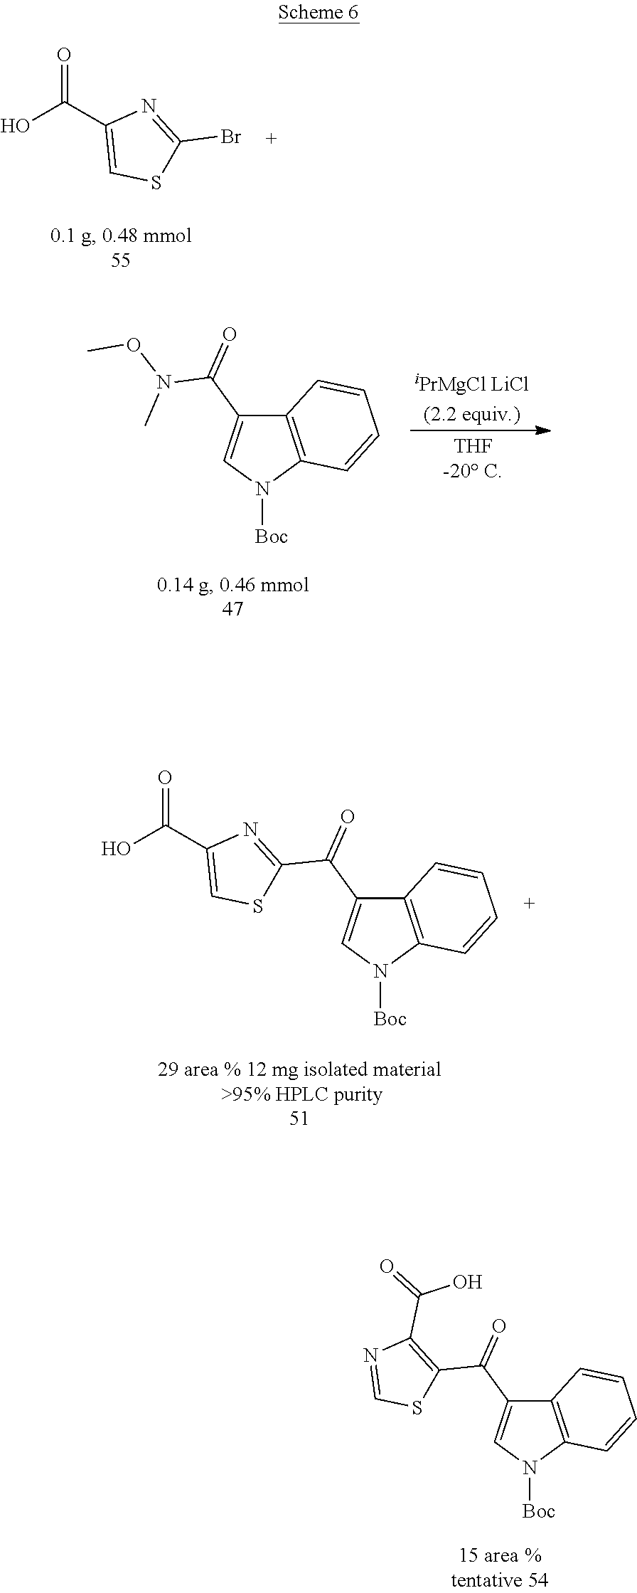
OC(C1=CSC(Br)=N1)=O.N(C(C1=CN([Boc])C2=C1C=CC=C2)=O)(OC)C.OC(C1=CSC(C(C2=CN([Boc])C3=C2C=CC=C3)=O)=N1)=O.N1=CSC(C(C2=CN([Boc])C3=C2C=CC=C3)=O)=C1C(=O)O
